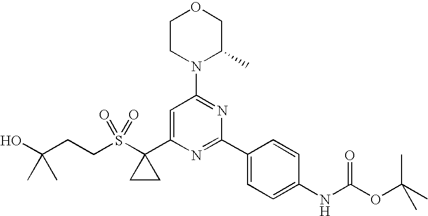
C1CN(C2=NC(C3=CC=C(NC(OC(C)(C)C)=O)C=C3)=NC(C3(S(CCC(O)(C)C)(=O)=O)CC3)=C2)C(C)CO1
